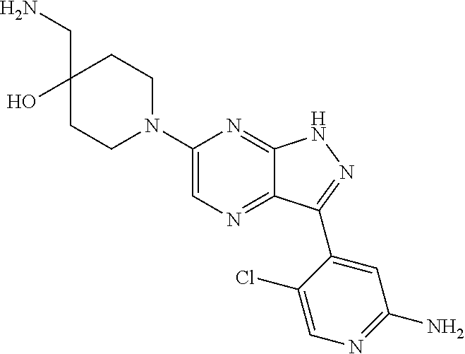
C1(N2CCC(CN)(O)CC2)=CN=C2C(=N1)NN=C2C1=CC(N)=NC=C1Cl
